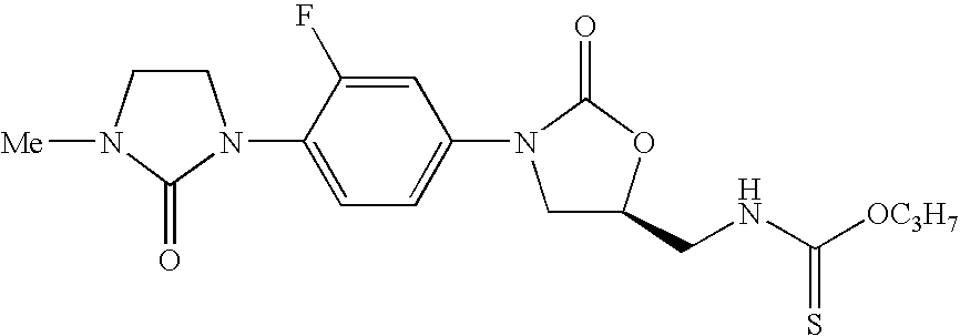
C1CN([Me])C(=O)N1C1=CC=C(N2CC(CNC([OC3H7])=S)OC2=O)C=C1F
